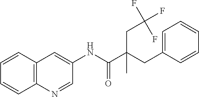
C12=C(C=CC=C1)C=C(NC(=O)C(CC1=CC=CC=C1)(CC(F)(F)F)C)C=N2
